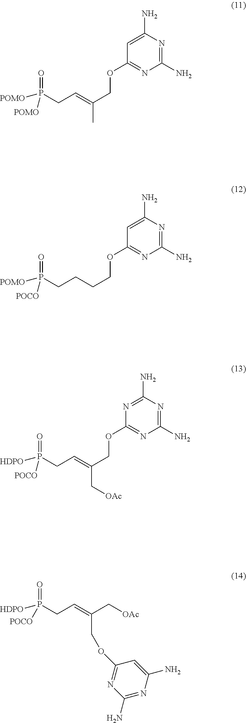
C1(N)=NC(N)=CC(OCC(=CCP(=O)([POMO])[POMO])C)=N1.C1(N)=NC(N)=CC(OCCCCP(=O)([POMO])[POCO])=N1.C1(N)=NC(N)=NC(OCC(=CCP(=O)([HDPO])[POCO])C[OAc])=N1.[HDPO]P(CC=C(C[OAc])COC1=NC(N)=NC(N)=C1)(=O)[POCO]
